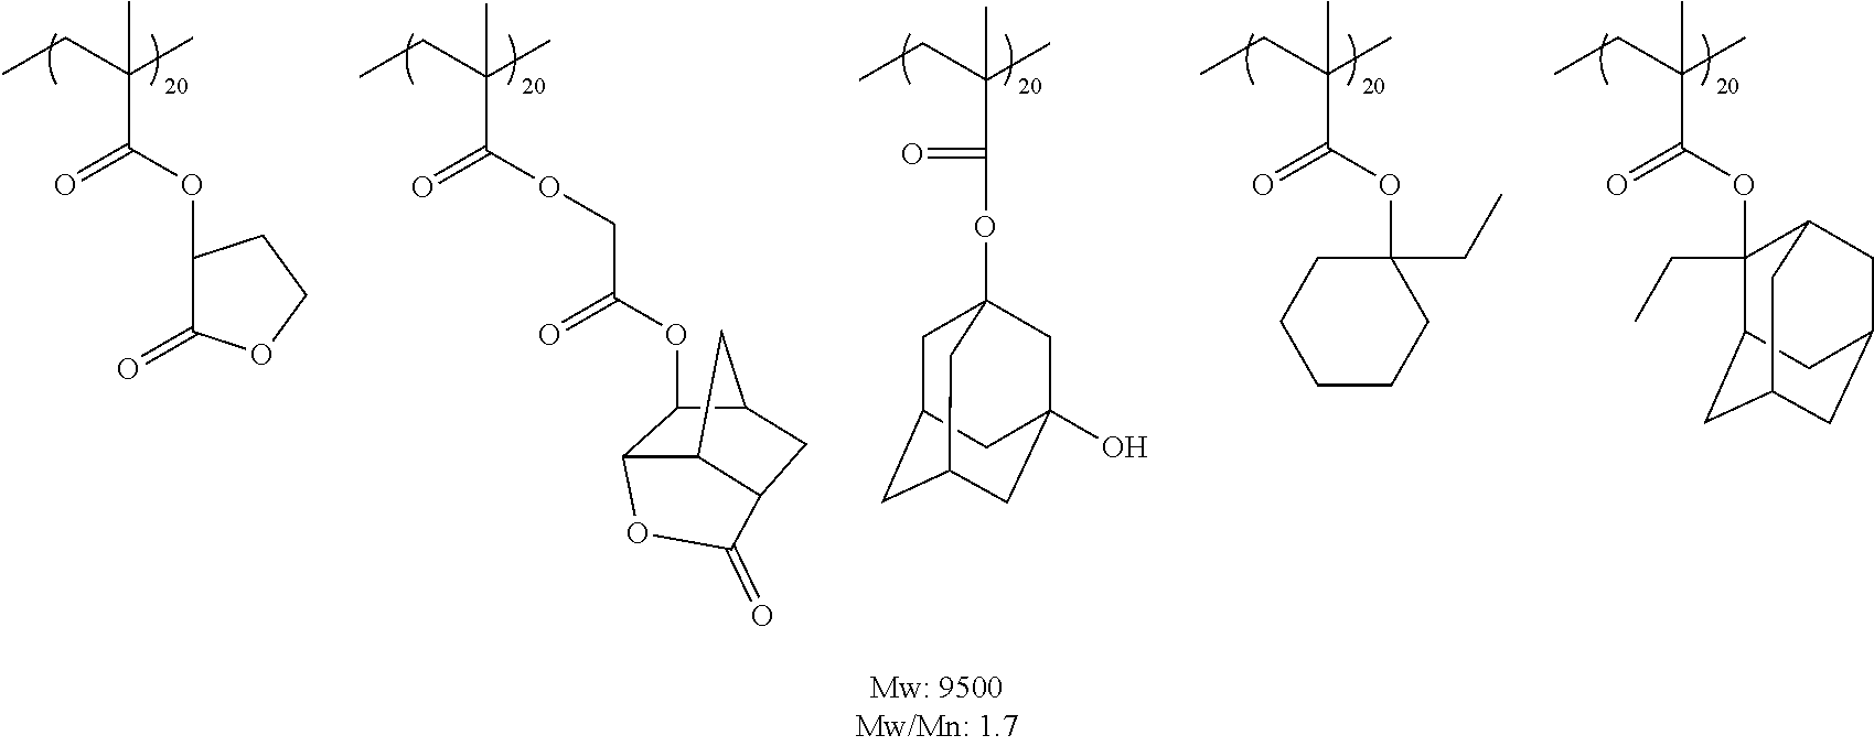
C(C(CC)(C)C)(OC1C(=O)OCC1)=O.C(C(CC)(C)C)(=O)OC1(CC)CCCCC1.C12CC3CC(CC(C3)C1(OC(C(CC)(C)C)=O)CC)C2.C(CC)(C)(C)C(=O)OC12CC3(O)CC(CC(C3)C1)C2.C(C(CC)(C)C)(OCC(OC1C2C3C(CC1C3)C(=O)O2)=O)=O
